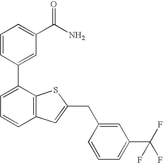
C1=CC(C2=CC=CC3=C2SC(CC2=CC(C(F)(F)F)=CC=C2)=C3)=CC(C(N)=O)=C1
